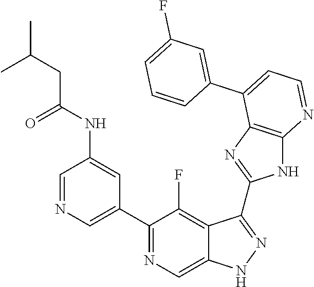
C1=NC=C(C2=NC=C3C(=C2F)C(C2=NC4=C(N2)N=CC=C4C2=CC(F)=CC=C2)=NN3)C=C1NC(=O)CC(C)C
